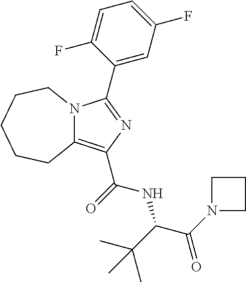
C12=C(C(=O)NC(C(N3CCC3)=O)C(C)(C)C)N=C(C3=CC(F)=CC=C3F)N1CCCCC2
